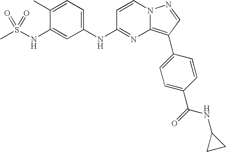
C1(C)=CC=C(NC2=NC3=C(C4=CC=C(C(=O)NC5CC5)C=C4)C=NN3C=C2)C=C1NS(C)(=O)=O
